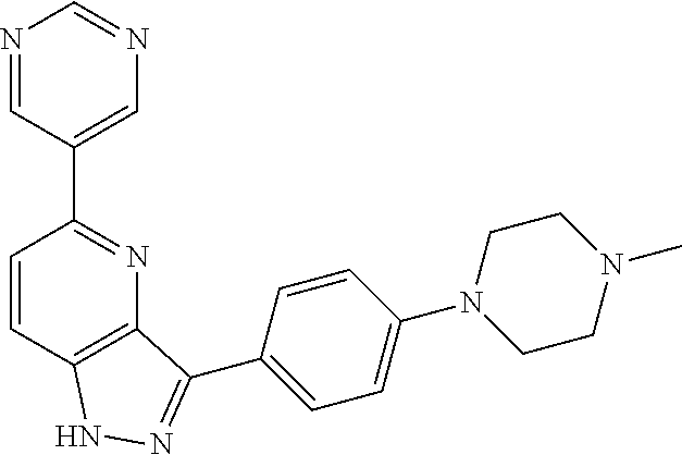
C1=CC2=C(N=C1C1=CN=CN=C1)C(C1=CC=C(N3CCN(C)CC3)C=C1)=NN2
